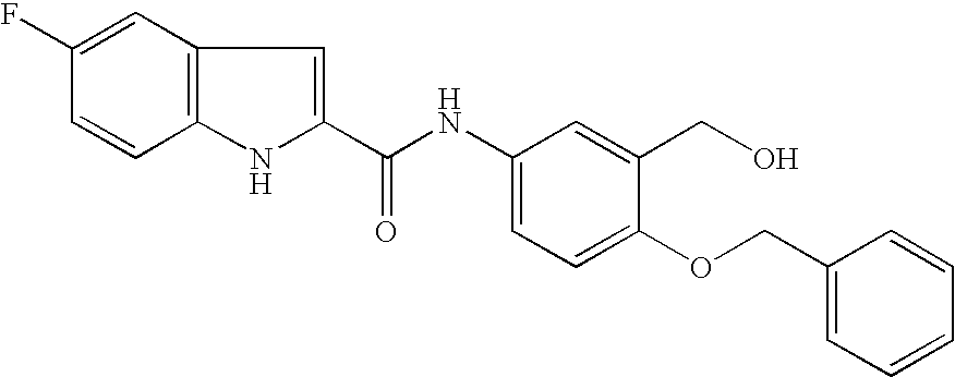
C1(C(NC2=CC=C(OCC3=CC=CC=C3)C(CO)=C2)=O)=CC2=C(N1)C=CC(F)=C2
